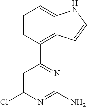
C1=C(Cl)N=C(N)N=C1C1=C2C(=CC=C1)NC=C2
